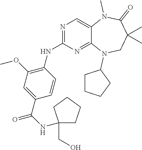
C1=CC(C(NC2(CO)CCCC2)=O)=CC(OC)=C1NC1=NC=C2C(=N1)N(C1CCCC1)CC(C)(C)C(=O)N2C
